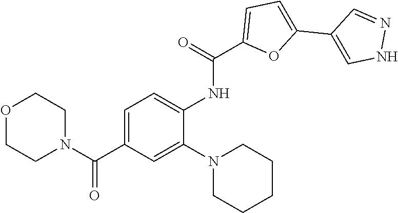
C1=C(NC(=O)C2=CC=C(C3=CNN=C3)O2)C(N2CCCCC2)=CC(C(N2CCOCC2)=O)=C1
